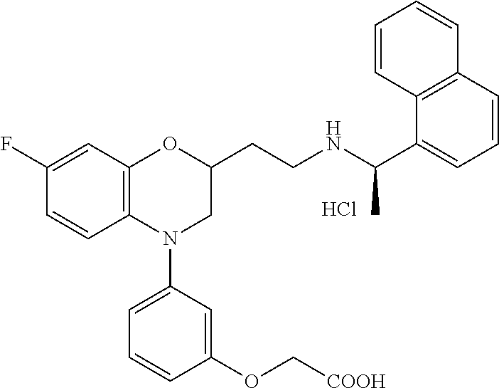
Cl.C1(F)=CC2=C(C=C1)N(C1=CC=CC(OC[COOH])=C1)CC(CCNC(C1=CC=CC3=C1C=CC=C3)C)O2
